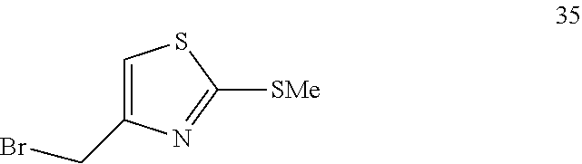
C1=C(CBr)N=C([SMe])S1
